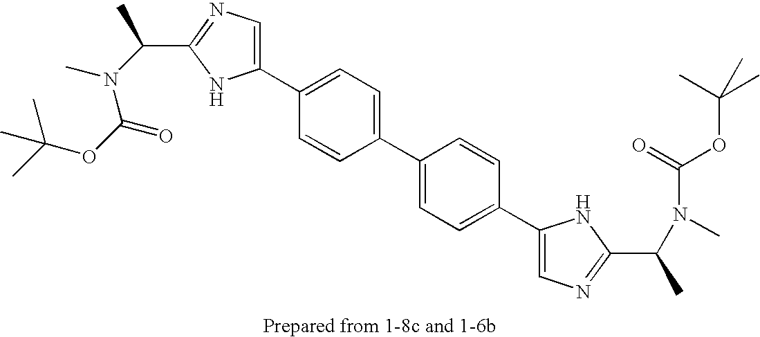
C1(C2=CC=C(C3=CC=C(C4=CN=C(C(C)N(C)C(OC(C)(C)C)=O)N4)C=C3)C=C2)=CN=C(C(C)N(C)C(=O)OC(C)(C)C)N1
